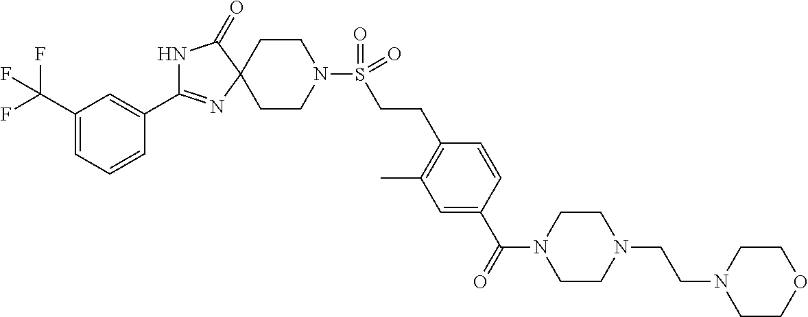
N1C(=O)C2(N=C1C1=CC(C(F)(F)F)=CC=C1)CCN(S(=O)(=O)CCC1=C(C)C=C(C(=O)N3CCN(CCN4CCOCC4)CC3)C=C1)CC2
